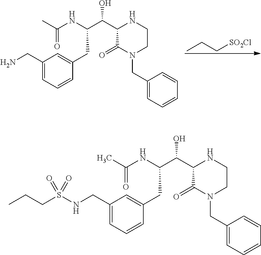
CCC[SO2Cl].C1=CC=C(CN)C=C1CC(C(C1C(=O)N(CC2=CC=CC=C2)CCN1)O)NC(C)=O.C1=CC=C(CNS(CCC)(=O)=O)C=C1CC(C(C1C(=O)N(CC2=CC=CC=C2)CCN1)O)NC(C)=O
